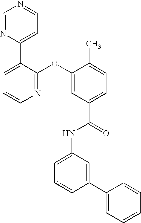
N1=C(OC2=CC(C(=O)NC3=CC=CC(C4=CC=CC=C4)=C3)=CC=C2C)C(C2=CC=NC=N2)=CC=C1
